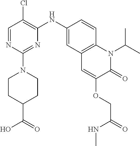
C1=NC(N2CCC(C(=O)O)CC2)=NC(NC2=CC3=C(C=C2)N(C(C)C)C(=O)C(OCC(NC)=O)=C3)=C1Cl
